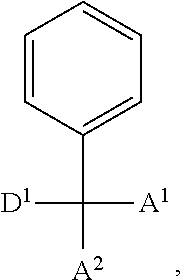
[A2]C(C1=CC=CC=C1)([D1])[A1]
